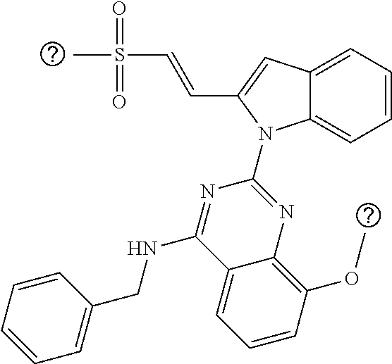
C12=CC=CC=C1N(C1=NC3=C(OC)C=CC=C3C(NCC3=CC=CC=C3)=N1)C(C=CS(C)(=O)=O)=C2
